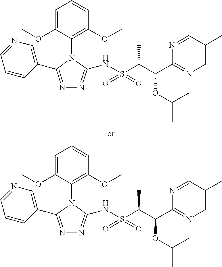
N1=C(C2=CN=CC=C2)N(C2=C(OC)C=CC=C2OC)C(NS(C(C(C2=NC=C(C)C=N2)OC(C)C)C)(=O)=O)=N1.N1=C(C2=CN=CC=C2)N(C2=C(OC)C=CC=C2OC)C(NS(C(C(C2=NC=C(C)C=N2)OC(C)C)C)(=O)=O)=N1
